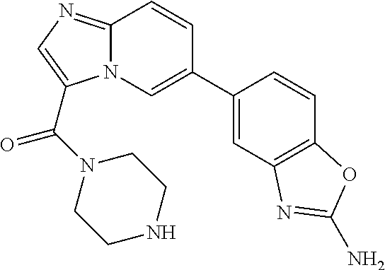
N12C(=NC=C1C(=O)N1CCNCC1)C=CC(C1=CC3=C(C=C1)OC(N)=N3)=C2
